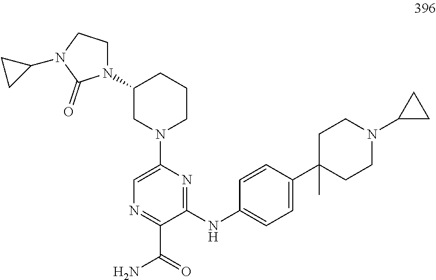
C1(NC2=CC=C(C3(C)CCN(C4CC4)CC3)C=C2)=NC(N2CCCC(N3CCN(C4CC4)C3=O)C2)=CN=C1C(=O)N
